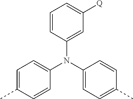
C1=CC(N(C2=CC=C(C)C=C2)C2=CC=C(C)C=C2)=CC([Q])=C1
